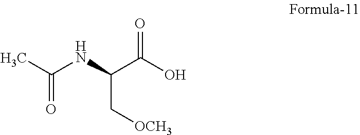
OC(C(C[OCH3])NC(=O)C)=O
